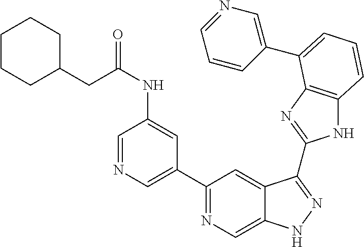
C1(C2=NC=C3C(=C2)C(C2=NC4=C(N2)C=CC=C4C2=CN=CC=C2)=NN3)=CN=CC(NC(=O)CC2CCCCC2)=C1
